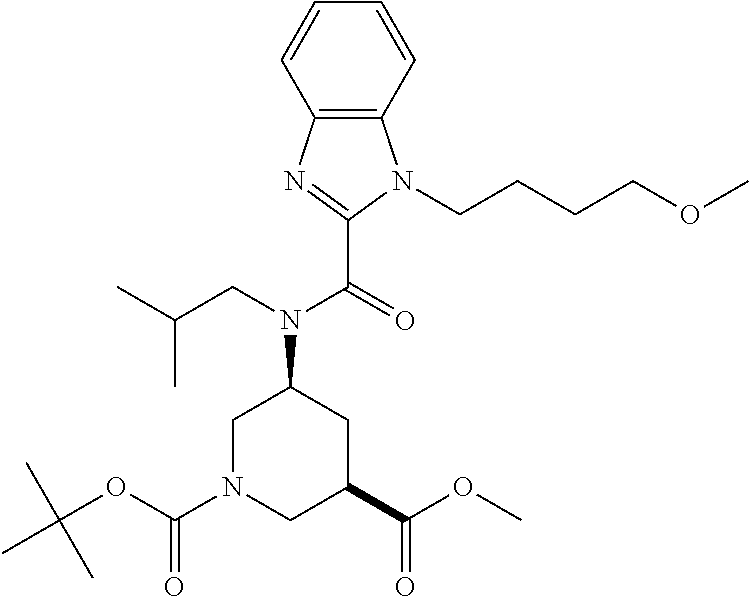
C12=C(C=CC=C1)N(CCCCOC)C(C(N(C1CN(C(OC(C)(C)C)=O)CC(C(OC)=O)C1)CC(C)C)=O)=N2
